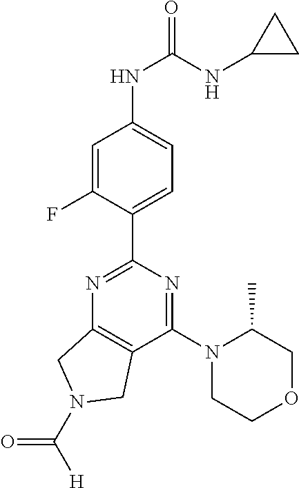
C1=C(F)C(C2=NC3=C(C(N4CCOCC4C)=N2)CN(C(=O)[H])C3)=CC=C1NC(NC1CC1)=O
